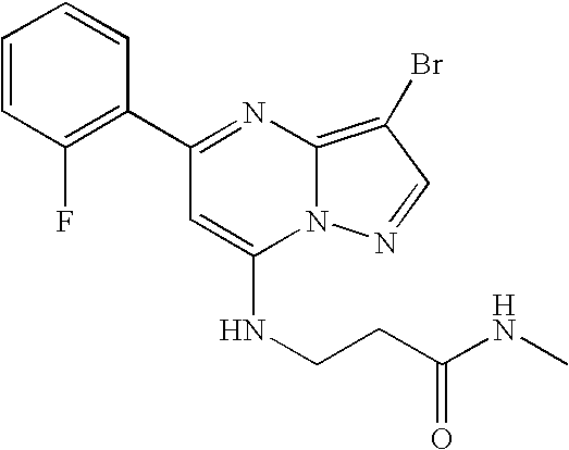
C1(C2=C(F)C=CC=C2)=NC2=C(Br)C=NN2C(NCCC(NC)=O)=C1
